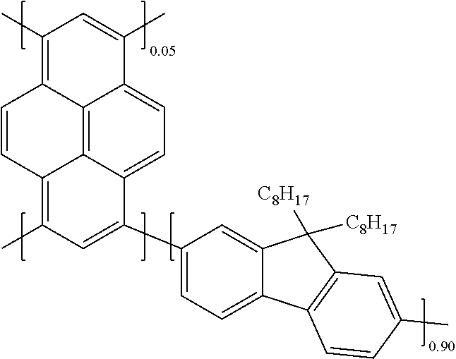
C12=CC=C(C3=CC(C)=C4C=CC5=C(C)C=C(C)C6=CC=C3C4=C56)C=C1C([C8H17])([C8H17])C1=C2C=CC(C)=C1
